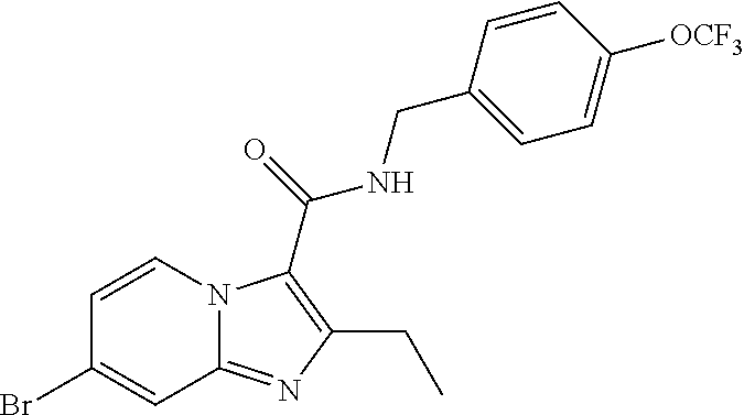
C1=CN2C(=NC(CC)=C2C(NCC2=CC=C([OCF3])C=C2)=O)C=C1Br
